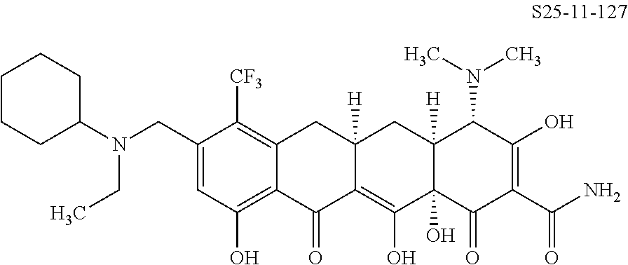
C1=C(CN(C2CCCCC2)CC)C([CF3])=C2C(=C1O)C(=O)C1=C(O)C3(O)C([H])(CC1([H])C2)C(N(C)C)C(O)=C(C(N)=O)C3=O
